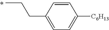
C1=CC([C6H13])=CC=C1CCC
